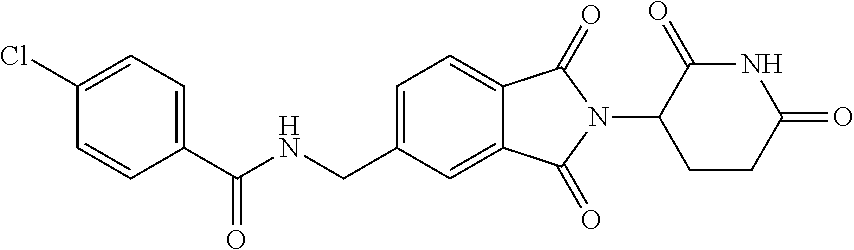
C1(Cl)=CC=C(C(NCC2=CC=C3C(=C2)C(=O)N(C2CCC(=O)NC2=O)C3=O)=O)C=C1
